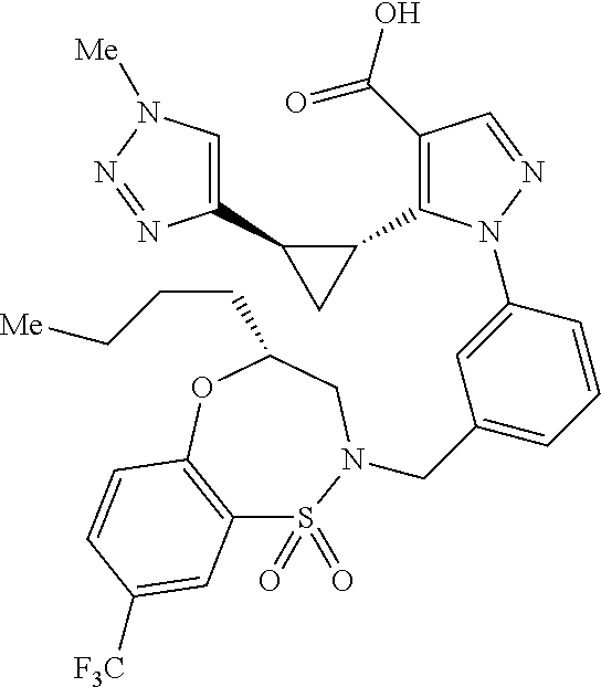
C1(C(O)=O)=C(C2C(C3=CN([Me])N=N3)C2)N(C2=CC(CN3S(=O)(=O)C4=C(OC(CCC[Me])C3)C=CC([F3C])=C4)=CC=C2)N=C1
